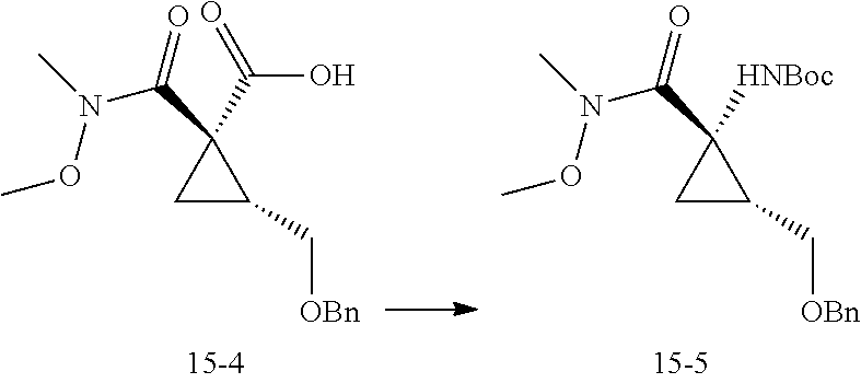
C1C(C[OBn])C1(C(=O)O)C(=O)N(C)OC.C1C(C[OBn])C1([HNBoc])C(=O)N(C)OC
